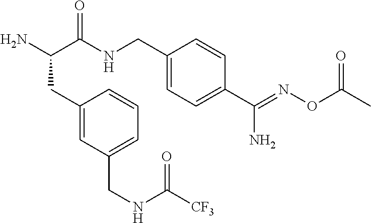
C1(CC(N)C(NCC2=CC=C(C(=NOC(C)=O)N)C=C2)=O)=CC(CNC([CF3])=O)=CC=C1
